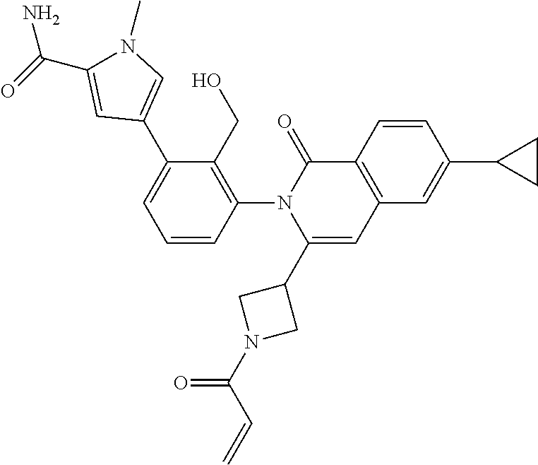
C1=CC(N2C(C3CN(C(C=C)=O)C3)=CC3=C(C2=O)C=CC(C2CC2)=C3)=C(CO)C(C2=CN(C)C(C(=O)N)=C2)=C1
